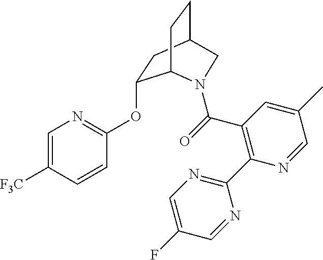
C1=C([F3C])C=CC(OC2CC3CCC2N(C(C2=C(C4=NC=C(F)C=N4)N=CC(C)=C2)=O)C3)=N1
